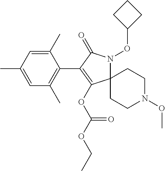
C12(N(OC3CCC3)C(=O)C(C3=C(C)C=C(C)C=C3C)=C1OC(OCC)=O)CCN(OC)CC2
